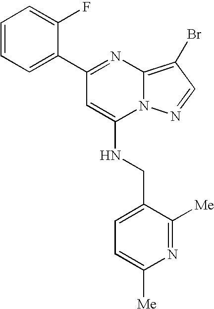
C1(C2=CC=CC=C2F)=NC2=C(Br)C=NN2C(NCC2=CC=C([Me])N=C2[Me])=C1
